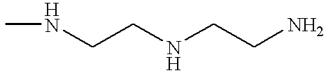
CNCCNCCN
